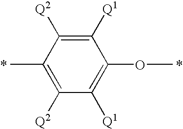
C1([Q2])=C([Q1])C(OC)=C([Q1])C([Q2])=C1C.*.*
